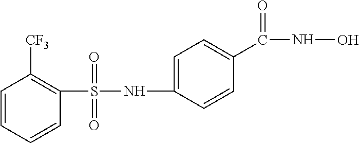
C1=CC=CC(S(=O)(=O)NC2=CC=C(C(=O)NO)C=C2)=C1[CF3]
